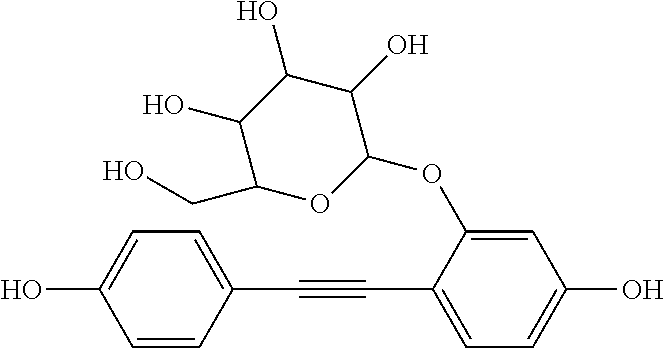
C1=CC(C#CC2=CC=C(O)C=C2OC2C(O)C(O)C(O)C(CO)O2)=CC=C1O
